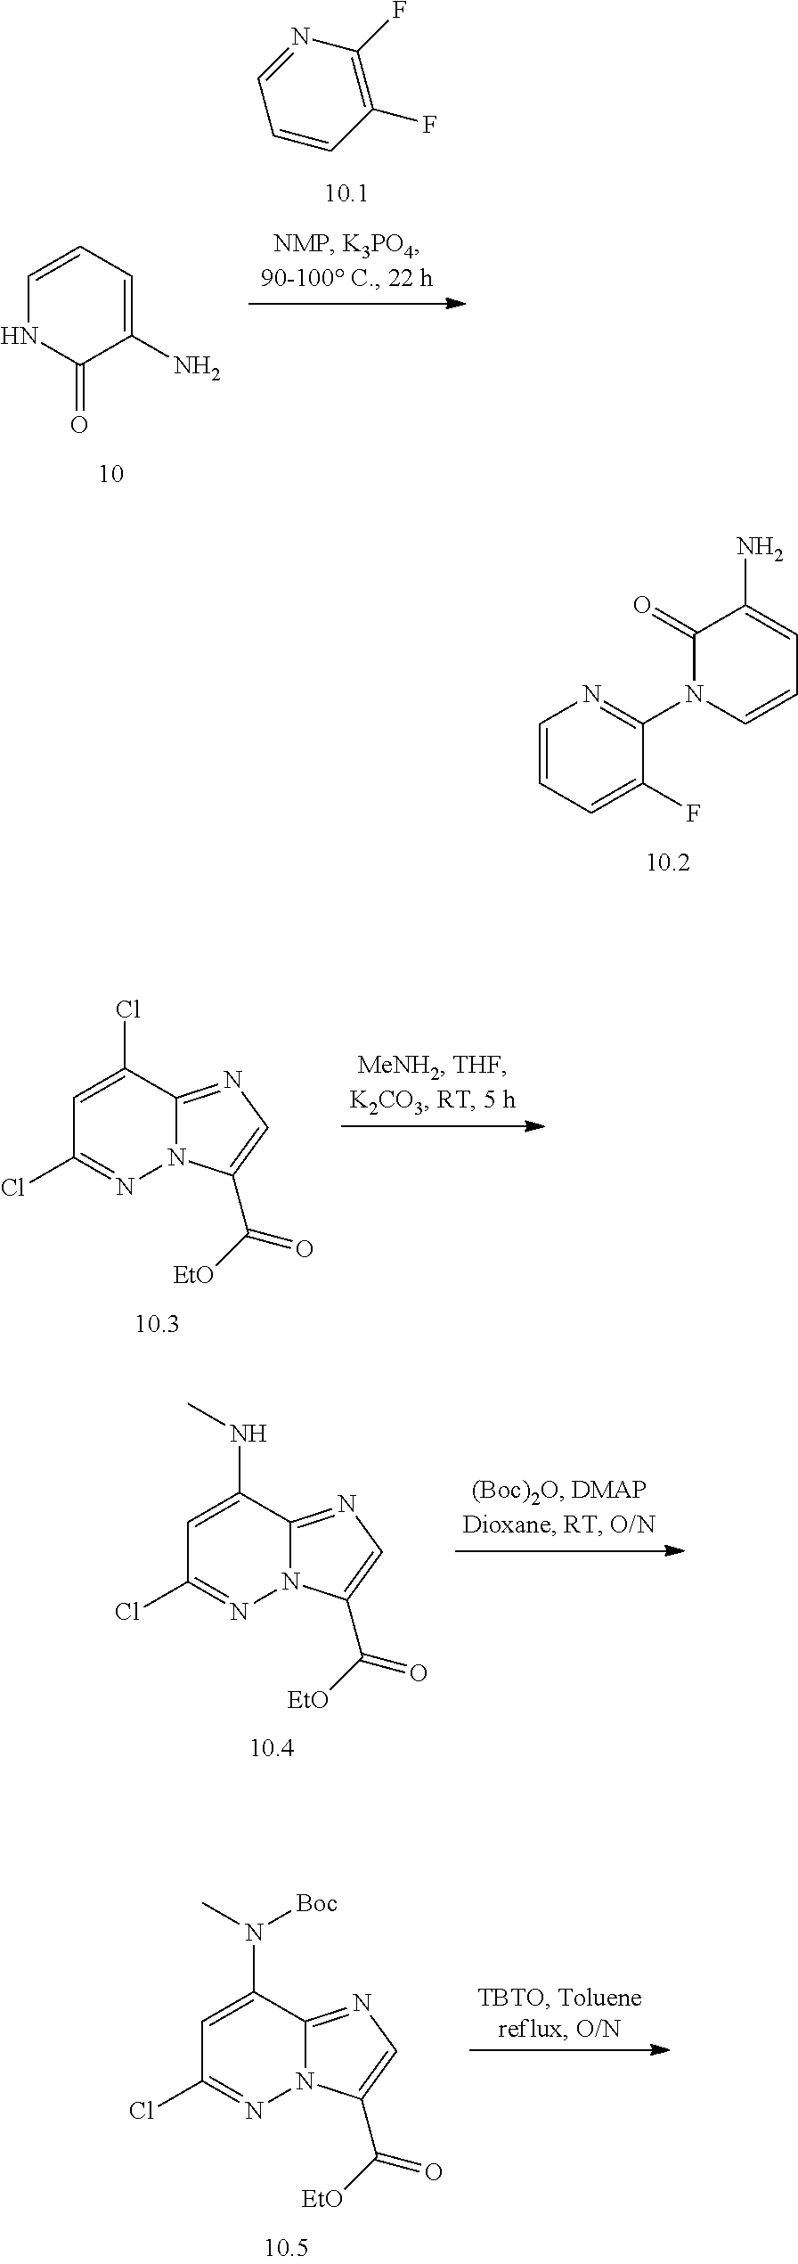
C1=NC(F)=C(F)C=C1.C1=CC=C(N)C(=O)N1.C1=CC=C(F)C(N2C=CC=C(N)C2=O)=N1.C1=C(Cl)C2=NC=C(C([EtO])=O)N2N=C1Cl.C1=C(NC)C2=NC=C(C([EtO])=O)N2N=C1Cl.C1=C(N(C)[Boc])C2=NC=C(C([EtO])=O)N2N=C1Cl
